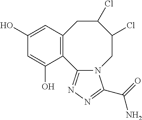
C12=C(C=C(O)C=C1O)CC(Cl)C(Cl)CN1C2=NN=C1C(N)=O
